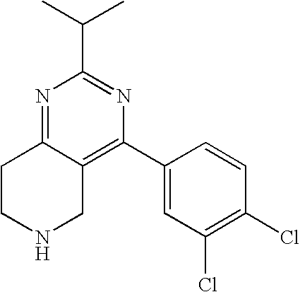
N1=C2C(=C(C3=CC(Cl)=C(Cl)C=C3)N=C1C(C)C)CNCC2
